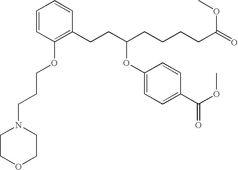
C1=CC(OCCCN2CCOCC2)=C(CCC(CCCCC(=O)OC)OC2=CC=C(C(OC)=O)C=C2)C=C1
